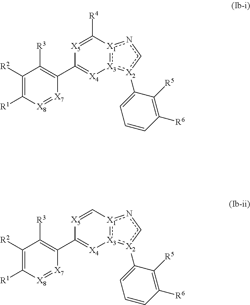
C1([R2])=C([R1])[X8]=[X7]C(C2=[X4][X3]3:[X1](nc[X2]:3C3=CC=CC([R6])=C3[R5])C([R4])=[X5]2)=C1[R3].C1([R2])=C([R1])[X8]=[X7]C(C2=[X4][X3]3:[X1](nc[X2]:3C3=CC=CC([R6])=C3[R5])C=[X5]2)=C1[R3]
